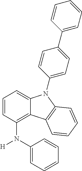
C1=CC(N(C2=CC=CC=C2)[H])=C2C(=C1)N(C1=CC=C(C3=CC=CC=C3)C=C1)C1=C2C=CC=C1
